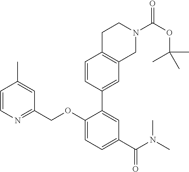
C1=CN=C(COC2=CC=C(C(=O)N(C)C)C=C2C2=CC3=C(C=C2)CCN(C(OC(C)(C)C)=O)C3)C=C1C
